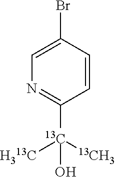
[13C](O)([13CH3])([H313C])C1=NC=C(Br)C=C1
